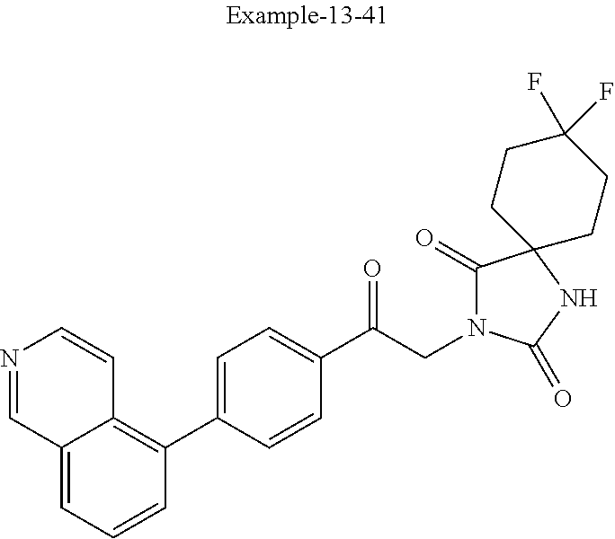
C12=CC=CC(C3=CC=C(C(CN4C(=O)C5(NC4=O)CCC(F)(F)CC5)=O)C=C3)=C1C=CN=C2
